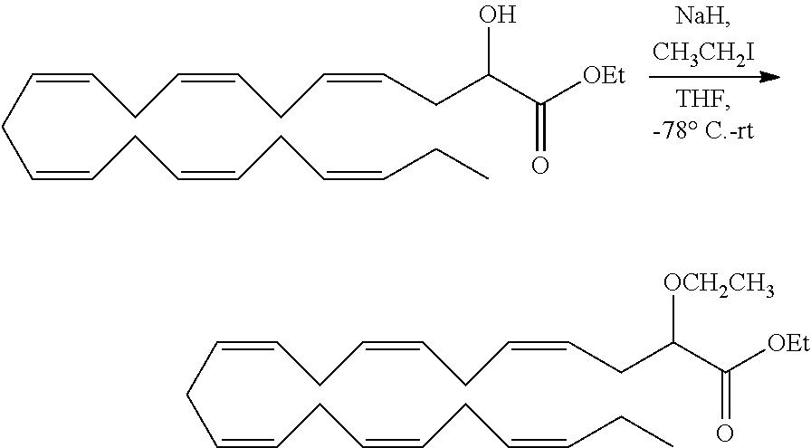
C(C=CCC=CCC=CCC)C=CCC=CCC=CCC(C([OEt])=O)O.C(C=CCC=CCC=CCC)C=CCC=CCC=CCC(C([OEt])=O)[OCH2CH3]
